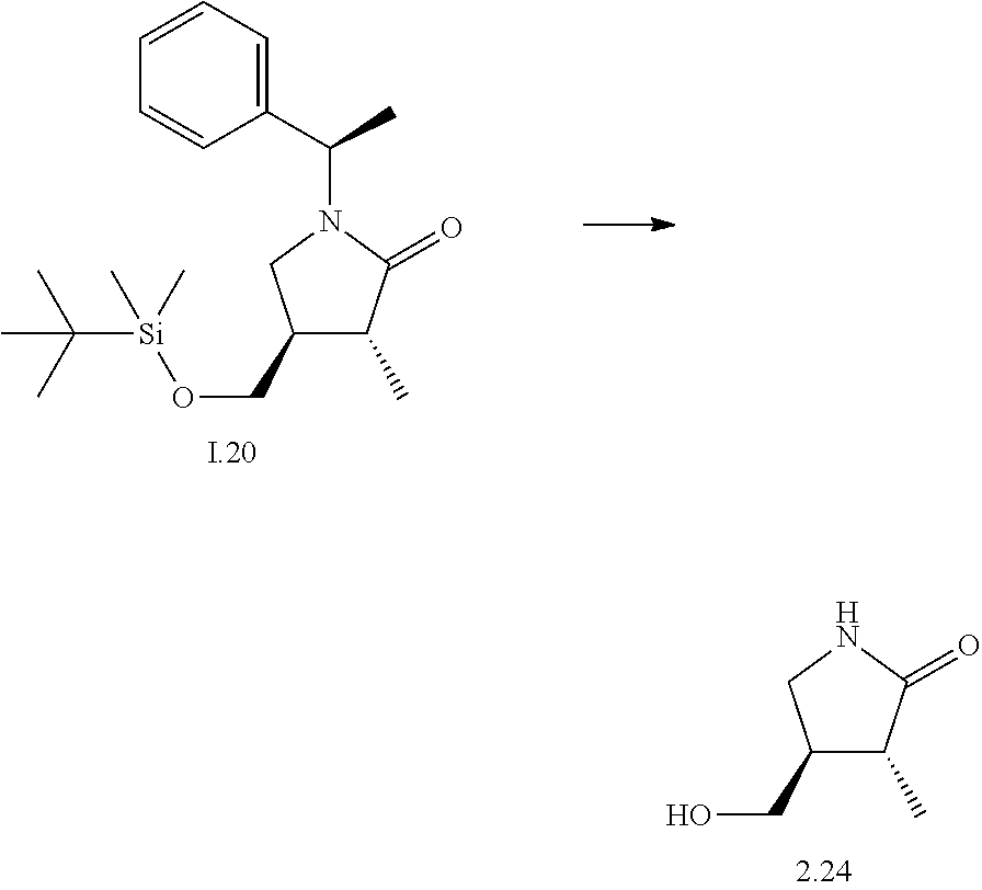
C1=CC=C(C(C)N2CC(CO[Si](C(C)(C)C)(C)C)C(C)C2=O)C=C1.N1CC(CO)C(C)C1=O
